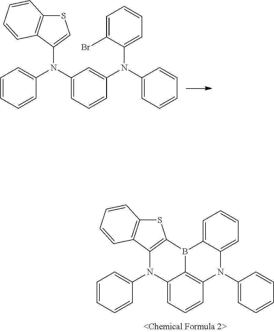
C1=CC=CC(N2C3=CC=CC4=C3B(C3=C2C2=C(S3)C=CC=C2)C2=CC=CC=C2N4C2=CC=CC=C2)=C1.C1=CC=CC(N(C2=CC=CC(N(C3=CC=CC=C3)C3=CC=CC=C3Br)=C2)C2=CSC3=C2C=CC=C3)=C1
